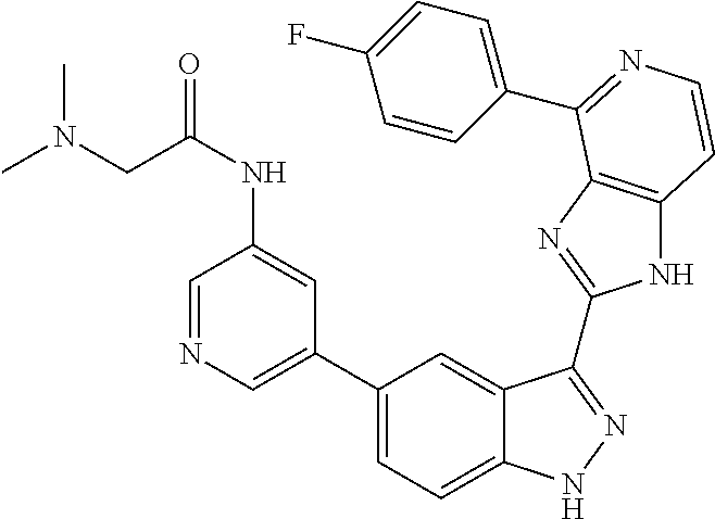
C1(C2=CC=C3C(=C2)C(C2=NC4=C(N2)C=CN=C4C2=CC=C(F)C=C2)=NN3)=CN=CC(NC(CN(C)C)=O)=C1
